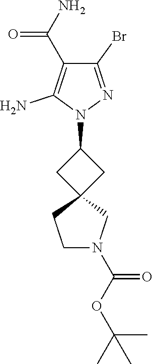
C1(Br)=NN(C2CC3(C2)CCN(C(OC(C)(C)C)=O)C3)C(N)=C1C(N)=O
